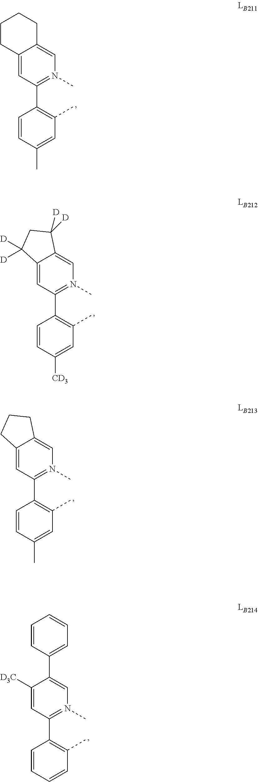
C12=CC(C3=C(C)C=C(C)C=C3)=N(C)C=C1CCCC2.C12=CC(C3=C(C)C=C([CD3])C=C3)=N(C)C=C1C([D])([D])CC2([D])[D].C12=CC(C3=C(C)C=C(C)C=C3)=N(C)C=C1CCC2.C1([D3C])=CC(C2=C(C)C=CC=C2)=N(C)C=C1C1=CC=CC=C1
